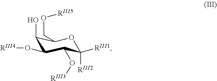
C1(O)C(O[RIII4])C(O[RIII3])C([RIII1])([RIII2])OC1CO[RIII5]
